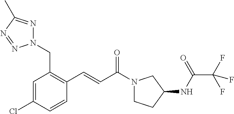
C1(C=CC(N2CCC(NC(C(F)(F)F)=O)C2)=O)=C(CN2N=C(C)N=N2)C=C(Cl)C=C1
